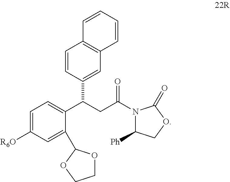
[R6O]C1=CC=C(C(CC(N2C([Ph])COC2=O)=O)C2=CC3=C(C=C2)C=CC=C3)C(C2OCCO2)=C1
